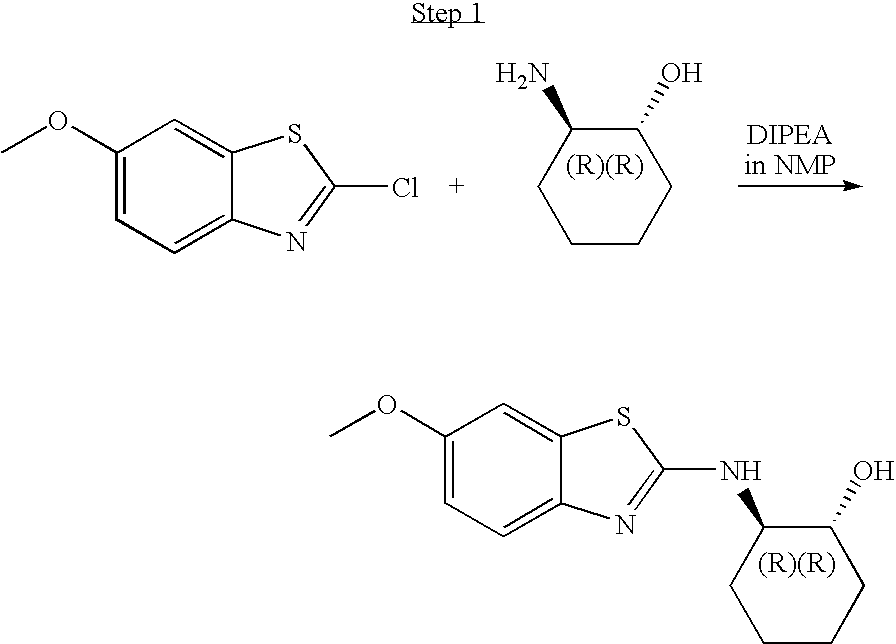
C1(OC)=CC=C2C(=C1)SC(NC1C(O)CCCC1)=N2.C1(O)C(N)CCCC1.C1(OC)=CC=C2C(=C1)SC(Cl)=N2
